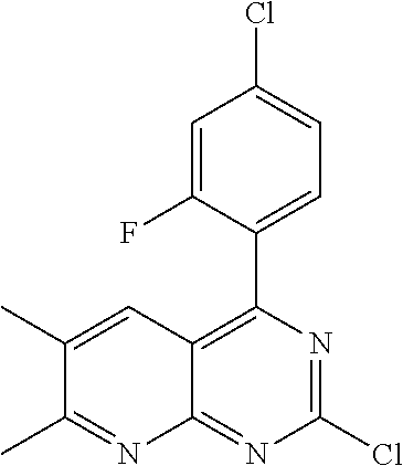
ClC1=NC(C2=CC=C(Cl)C=C2F)=C2C(=N1)N=C(C)C(C)=C2
